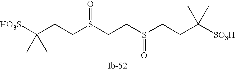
[HO3S]C(CCS(CCS(CCC([SO3H])(C)C)=O)=O)(C)C
